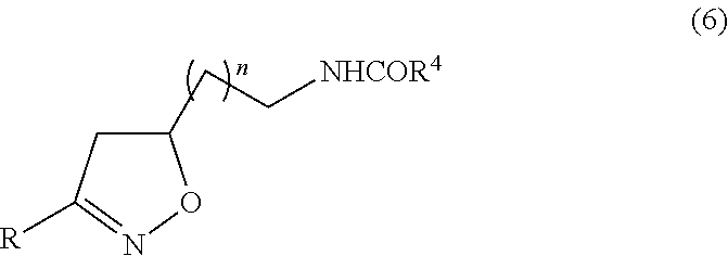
C1(CC[NHCOR4])CC([R])=NO1
